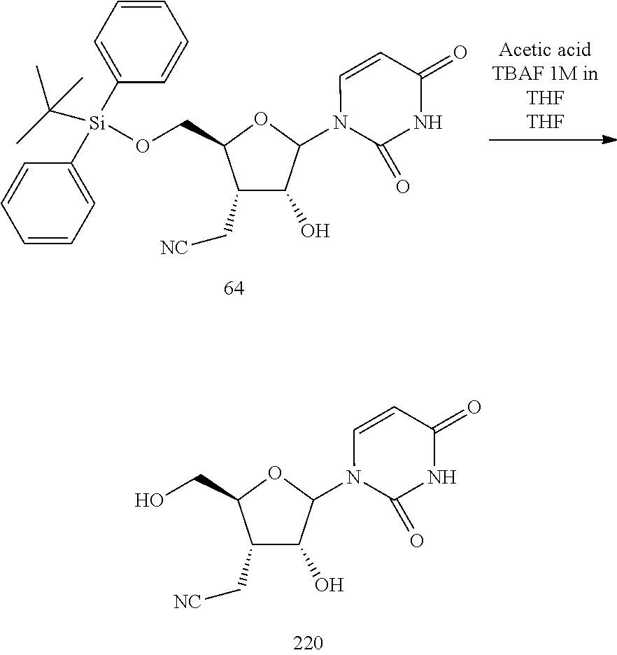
C1(C[NC])C(O)C(N2C(=O)NC(=O)C=C2)OC1CO[Si](C1=CC=CC=C1)(C1=CC=CC=C1)C(C)(C)C.C1(C[NC])C(O)C(N2C(=O)NC(=O)C=C2)OC1CO
